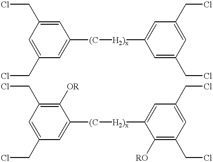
ClCC1=CC([(C][H2)x]C2=CC(CCl)=CC(CCl)=C2)=CC(CCl)=C1.ClCC1=C([OR])C([(C][H2)x]C2=CC(CCl)=CC(CCl)=C2[RO])=CC(CCl)=C1
